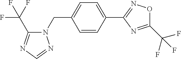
N1(CC2=CC=C(C3=NOC(C(F)(F)F)=N3)C=C2)C(C(F)(F)F)=NC=N1
